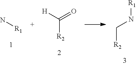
N[R1].[H]C(=O)[R2].N(C[R2])[R1]
